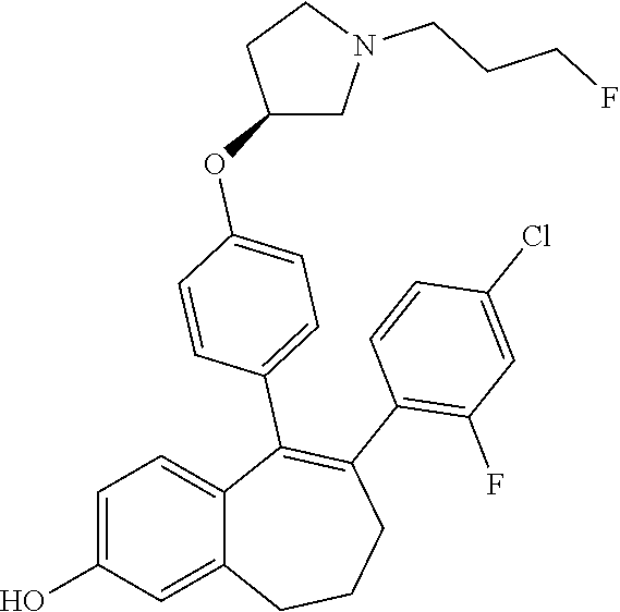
C1=C(O)C=C2C(=C1)C(C1=CC=C(OC3CN(CCCF)CC3)C=C1)=C(C1=C(F)C=C(Cl)C=C1)CCC2
